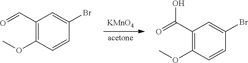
[acetone].[KMnO4].C1(C=O)=C(OC)C=CC(Br)=C1.C1(C(=O)O)=C(OC)C=CC(Br)=C1
